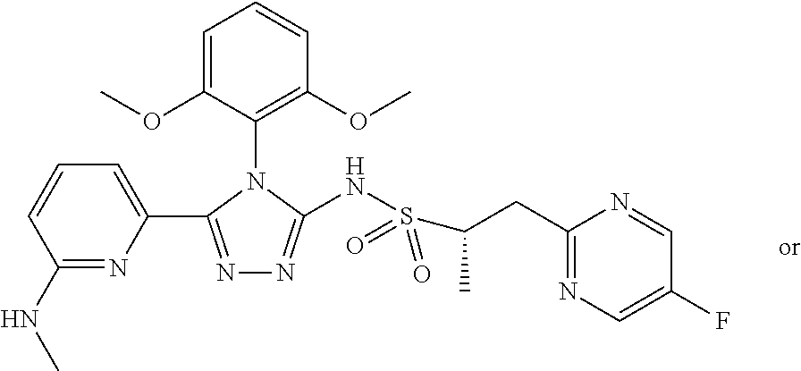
C1=C(OC)C(N2C(C3=CC=CC(NC)=N3)=NN=C2NS(C(CC2=NC=C(F)C=N2)C)(=O)=O)=C(OC)C=C1
